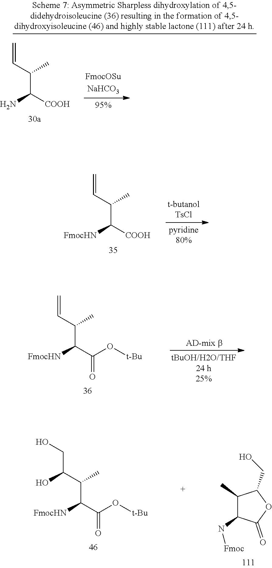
C=CC(C([FmocHN])[COOH])C.C=CC(C([FmocHN])C(=O)O[t-Bu])C.C(C(C(C([FmocHN])C(=O)O[t-Bu])C)O)O.C1(C)C(N[Fmoc])C(=O)OC1CO.C=CC(C(N)[COOH])C
